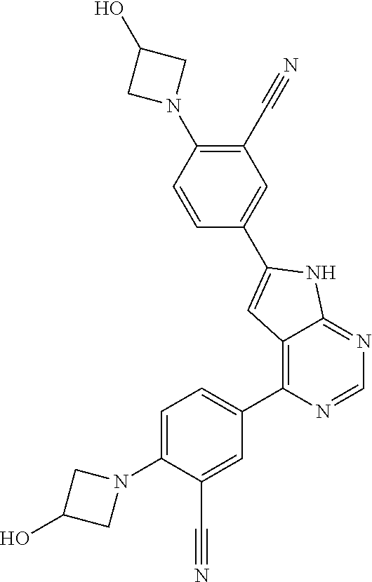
N1(C2=CC=C(C3=C4C(=NC=N3)NC(C3=CC(C#N)=C(N5CC(O)C5)C=C3)=C4)C=C2C#N)CC(O)C1
